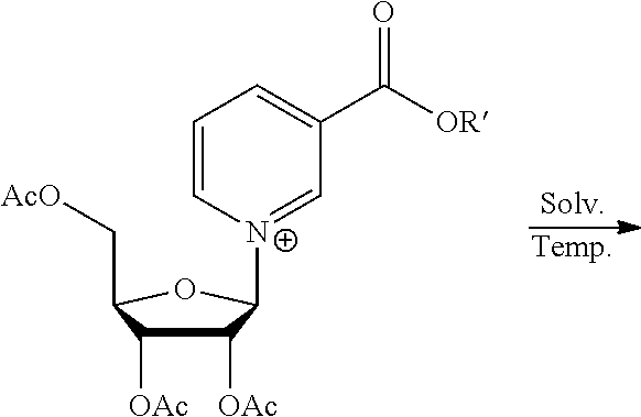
C1([OAc])C([OAc])C(C[AcO])OC1[N+]1=CC(C([OR])=O)=CC=C1
